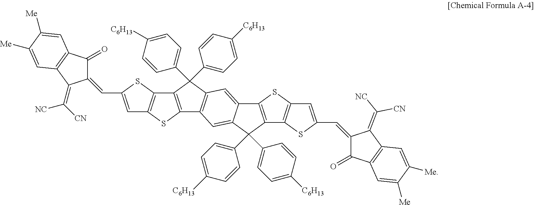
C1(=O)C(=CC2=CC3=C(S2)C2=C(S3)C3=C(C2(C2=CC=C([C6H13])C=C2)C2=CC=C([C6H13])C=C2)C=C2C(=C3)C(C3=CC=C([C6H13])C=C3)(C3=CC=C([C6H13])C=C3)C3=C2SC2=C3SC(C=C3C(=O)C4=C(C3=C([CN])[NC])C=C([Me])C([Me])=C4)=C2)C(=C([CN])[NC])C2=C1C=C([Me])C([Me])=C2
